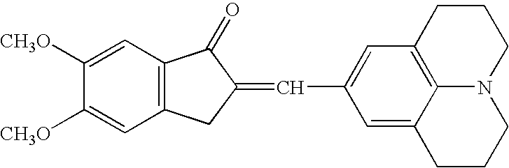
C1=C([CH3O])C([CH3O])=CC2=C1C(=O)C(=CC1=CC3=C4C(=C1)CCCN4CCC3)C2
